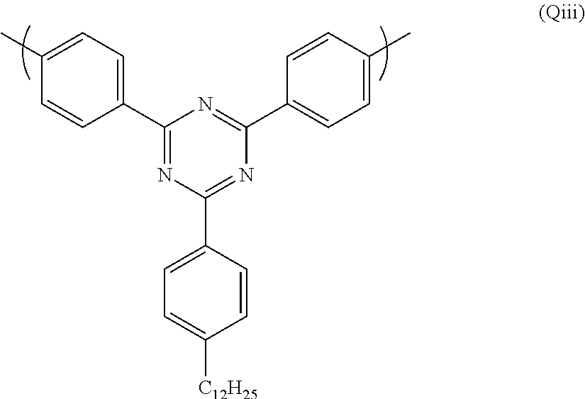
C1(C2=CC=C(C)C=C2)=NC(C2=CC=C([C12H25])C=C2)=NC(C2=CC=C(C)C=C2)=N1
